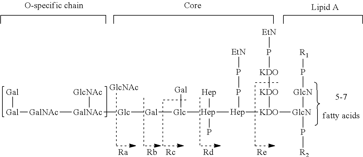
[Gal]([GalNAc][GalNAc]([GlcNAc])[Glc][Gal][Glc]([Hep]([Hep])([Hep](PP[EtN])[KDO]([GlcN]([GlcN]P[R1])P[R2])[KDO][KDO]P[EtN])P)[Gal])[Gal].[Ra].[Rb].[Rc].[Rd].[Re]
